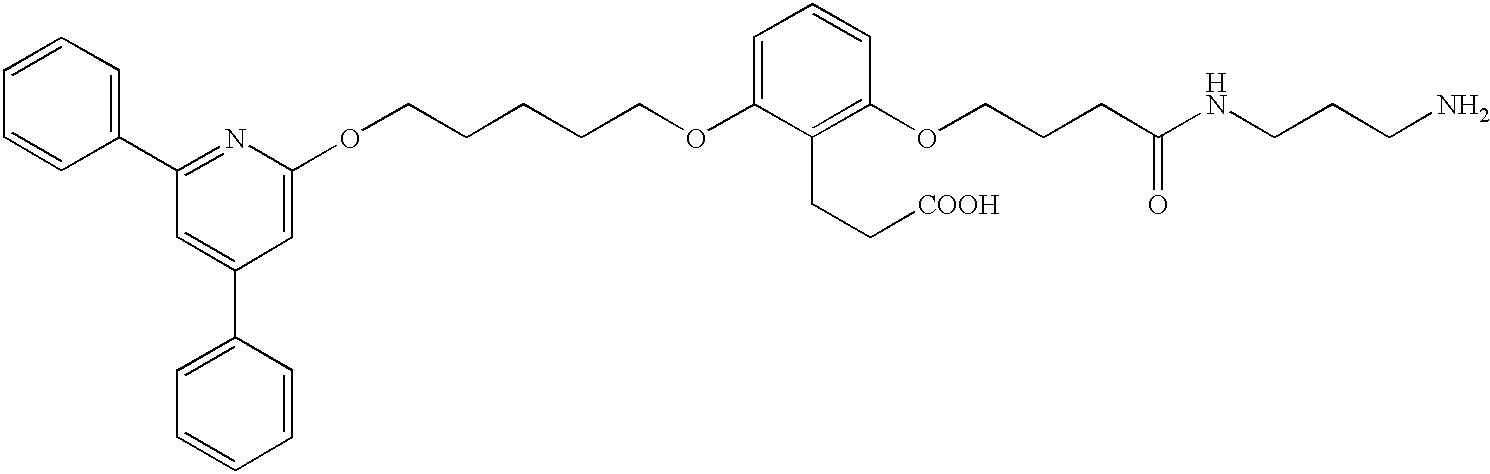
C1=CC=CC(C2=NC(OCCCCCOC3=CC=CC(OCCCC(NCCCN)=O)=C3CC[COOH])=CC(C3=CC=CC=C3)=C2)=C1
